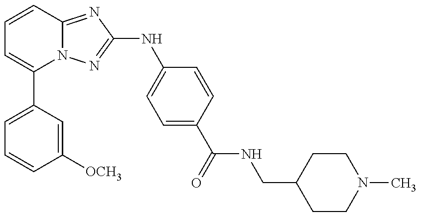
C1=C(C2=CC=CC3=NC(NC4=CC=C(C(=O)NCC5CCN(C)CC5)C=C4)=NN23)C=C([OCH3])C=C1
